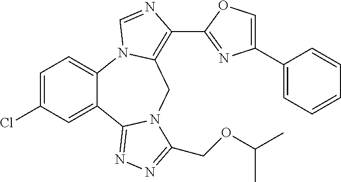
C1=C(Cl)C=C2C(=C1)N1C(=C(C3=NC(C4=CC=CC=C4)=CO3)N=C1)CN1C2=NN=C1COC(C)C
